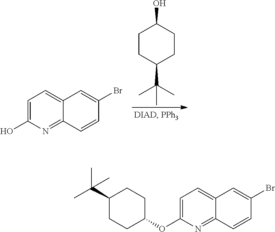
C1CC(C(C)(C)C)CCC1O.C1=C(O)N=C2C(=C1)C=C(Br)C=C2.C1=C(OC2CCC(C(C)(C)C)CC2)N=C2C(=C1)C=C(Br)C=C2
